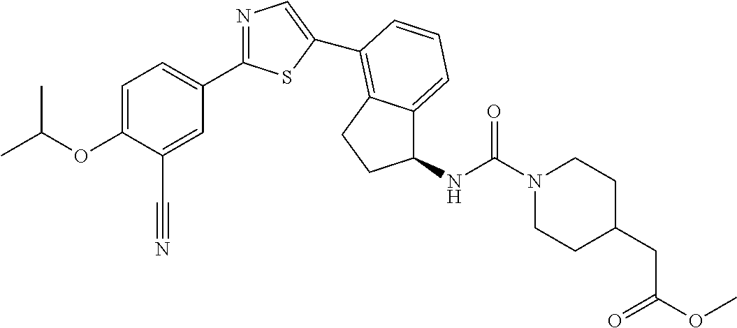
C1=C(OC(C)C)C(C#N)=CC(C2=NC=C(C3=C4C(=CC=C3)C(NC(=O)N3CCC(CC(OC)=O)CC3)CC4)S2)=C1
